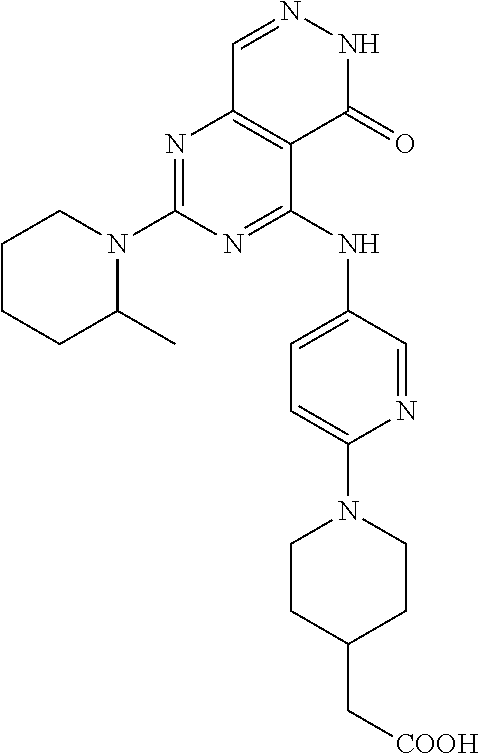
C1CCC(C)N(C2=NC3=C(C(NC4=CC=C(N5CCC(C[COOH])CC5)N=C4)=N2)C(=O)NN=C3)C1
